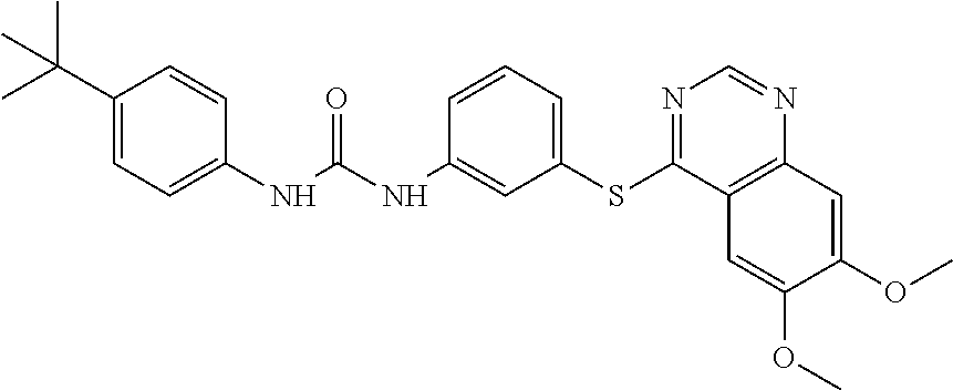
C1(C(C)(C)C)=CC=C(NC(NC2=CC(SC3=NC=NC4=C3C=C(OC)C(OC)=C4)=CC=C2)=O)C=C1
